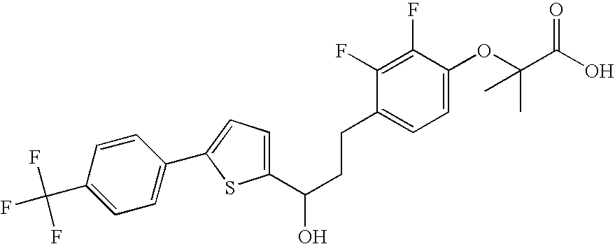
C1(C(CCC2=CC=C(OC(C(O)=O)(C)C)C(F)=C2F)O)=CC=C(C2=CC=C(C(F)(F)F)C=C2)S1
